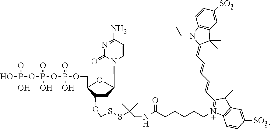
OP(=O)(O)OP(OP(OCC1OC(N2C=CC(N)=NC2=O)CC1OCSSC(CNC(CCCCC[N+]1=C(C=CC=CC=C2C(C)(C)C3=C(N2CC)C=CC([SO3])=C3)C(C)(C)C2=C1C=CC([SO3])=C2)=O)(C)C)(O)=O)(O)=O
